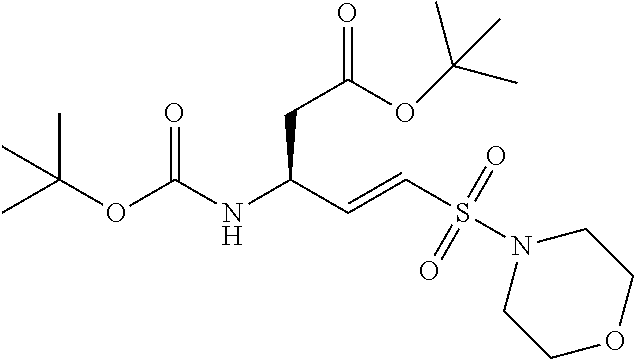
CC(OC(NC(C=CS(N1CCOCC1)(=O)=O)CC(=O)OC(C)(C)C)=O)(C)C
